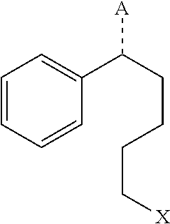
C1=CC=CC(C(CCCC[X])[A])=C1
